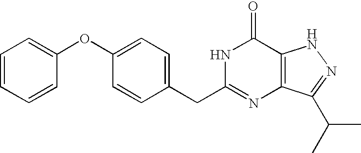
C1=C(CC2=NC3=C(C(=O)N2)NN=C3C(C)C)C=CC(OC2=CC=CC=C2)=C1
